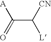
C(C([L])[CN])([A])=O
